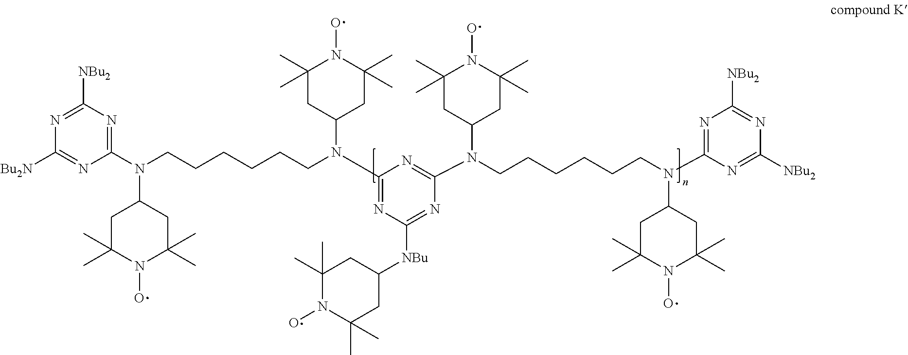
N1=C([NBu2])N=C(N(CCCCCCN(C2=NC([NBu]C3CC(C)(C)N(O)C(C)(C)C3)=NC(N(CCCCCCN(C3=NC([NBu2])=NC([NBu2])=N3)C3CC(C)(C)N(O)C(C)(C)C3)C3CC(C)(C)N(O)C(C)(C)C3)=N2)C2CC(C)(C)N(O)C(C)(C)C2)C2CC(C)(C)N(O)C(C)(C)C2)N=C1[Bu2N]
